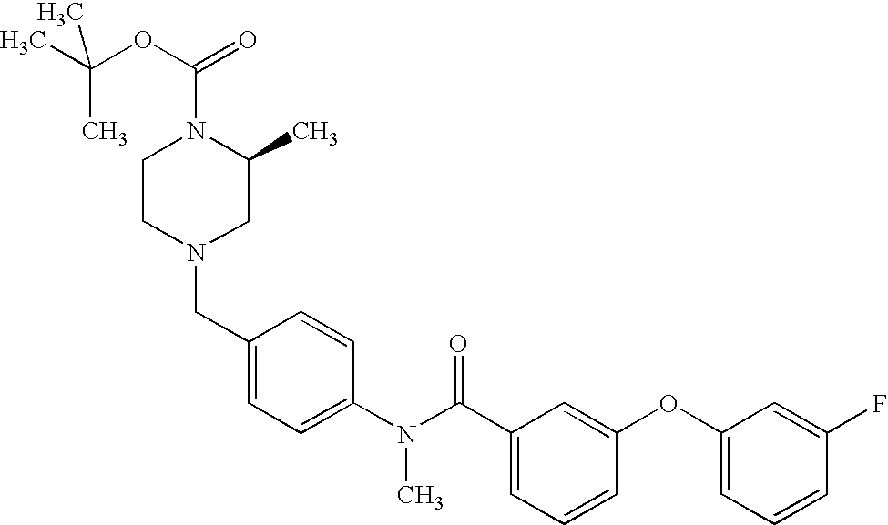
CC(OC(=O)N1CCN(CC2=CC=C(N(C(C3=CC=CC(OC4=CC=CC(F)=C4)=C3)=O)C)C=C2)CC1C)(C)C
